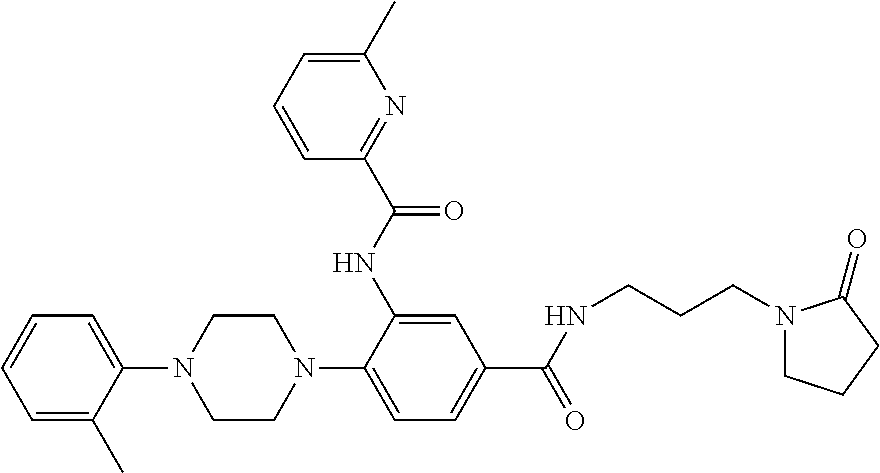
C1=C(C)C(N2CCN(C3=CC=C(C(=O)NCCCN4CCCC4=O)C=C3NC(=O)C3=NC(C)=CC=C3)CC2)=CC=C1
